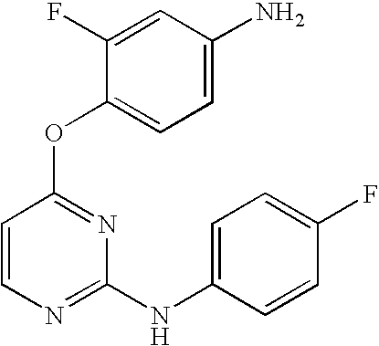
C1=CN=C(NC2=CC=C(F)C=C2)N=C1OC1=CC=C(N)C=C1F
